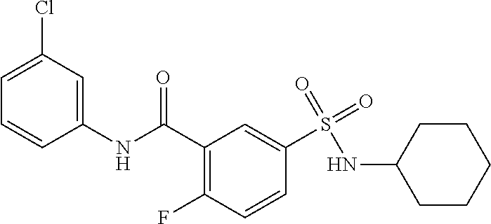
C1(C(NC2=CC(Cl)=CC=C2)=O)=C(F)C=CC(S(=O)(=O)NC2CCCCC2)=C1
